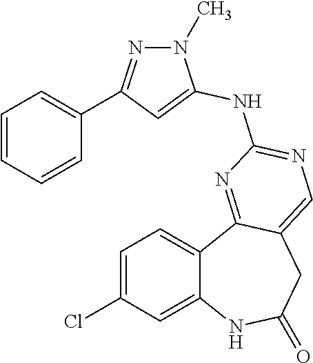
C12=CC(Cl)=CC=C1C1=NC(NC3=CC(C4=CC=CC=C4)=NN3C)=NC=C1CC(=O)N2
